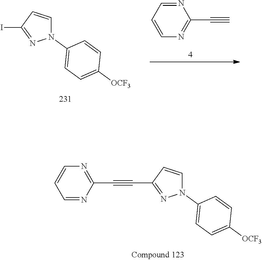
N1(C2=CC=C([OCF3])C=C2)C=CC(I)=N1.N1=CC=CN=C1C#C.N1(C2=CC=C([OCF3])C=C2)C=CC(C#CC2=NC=CC=N2)=N1
